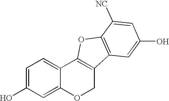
C1=C(O)C=C2C(=C1)C1=C(CO2)C2=C(O1)C([NC])=CC(O)=C2
